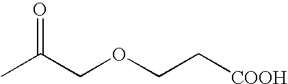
CC(COCC[COOH])=O
